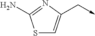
S1C=C(C->C)N=C1N
